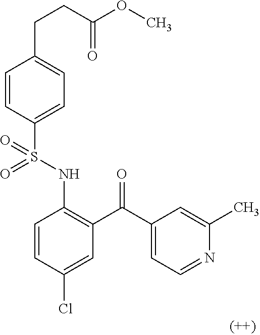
C1=CC(S(NC2=C(C(C3=CC=NC(C)=C3)=O)C=C(Cl)C=C2)(=O)=O)=CC=C1CCC(OC)=O
